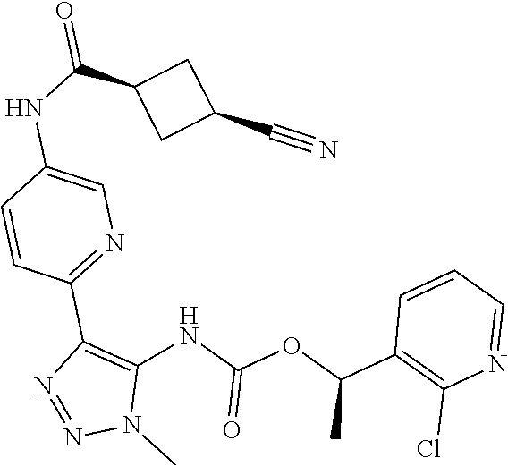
C1=CC=NC(Cl)=C1C(OC(=O)NC1=C(C2=NC=C(NC(C3CC(C#N)C3)=O)C=C2)N=NN1C)C
